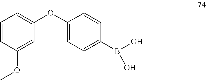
C1(OC2=CC=C(B(O)O)C=C2)=CC=CC(OC)=C1
